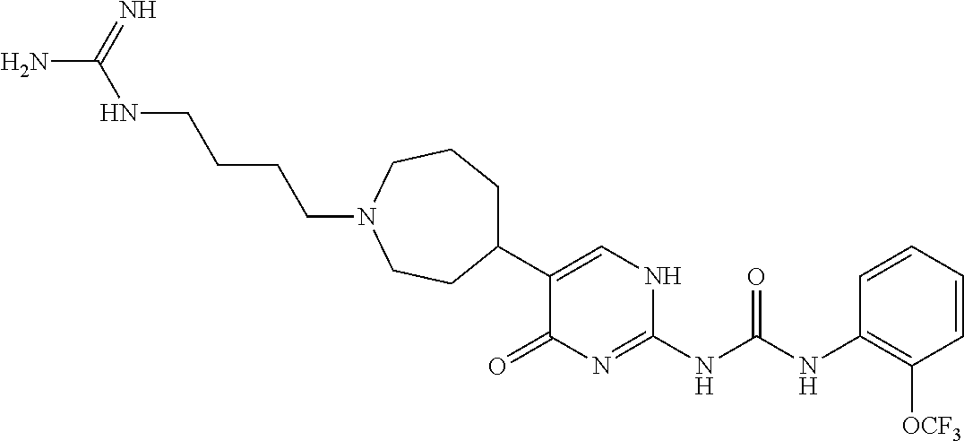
C1(C2=CNC(NC(NC3=C([OCF3])C=CC=C3)=O)=NC2=O)CCCN(CCCCNC(N)=N)CC1
